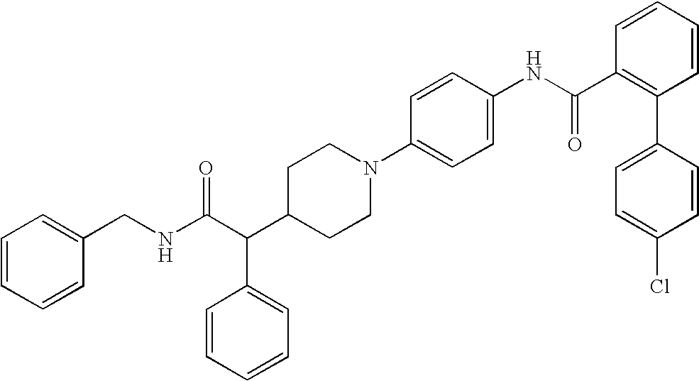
C(C(C1CCN(C2=CC=C(NC(C3=C(C4=CC=C(Cl)C=C4)C=CC=C3)=O)C=C2)CC1)C1=CC=CC=C1)(NCC1=CC=CC=C1)=O
